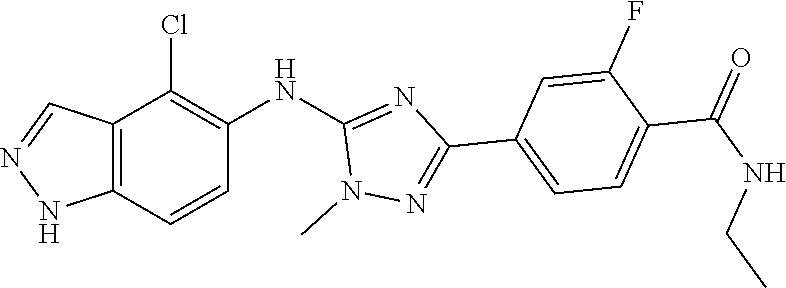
N1N=CC2=C1C=CC(NC1=NC(C3=CC=C(C(=O)NCC)C(F)=C3)=NN1C)=C2Cl
